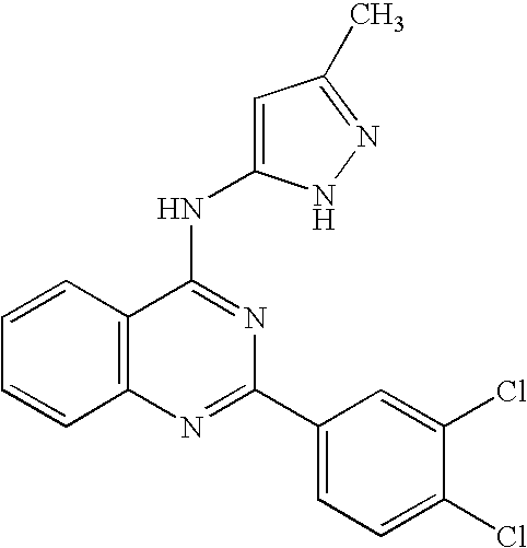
C12=C(N=C(C3=CC=C(Cl)C(Cl)=C3)N=C1NC1=CC(C)=NN1)C=CC=C2
